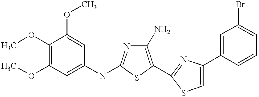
COC1=C(OC)C=C(NC2=NC(N)=C(C3=NC(C4=CC(Br)=CC=C4)=CS3)S2)C=C1OC
